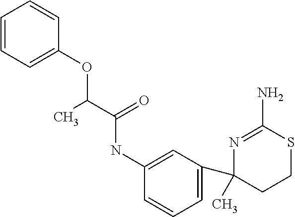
CC1(C2=CC=CC(NC(C(C)OC3=CC=CC=C3)=O)=C2)N=C(N)SCC1
